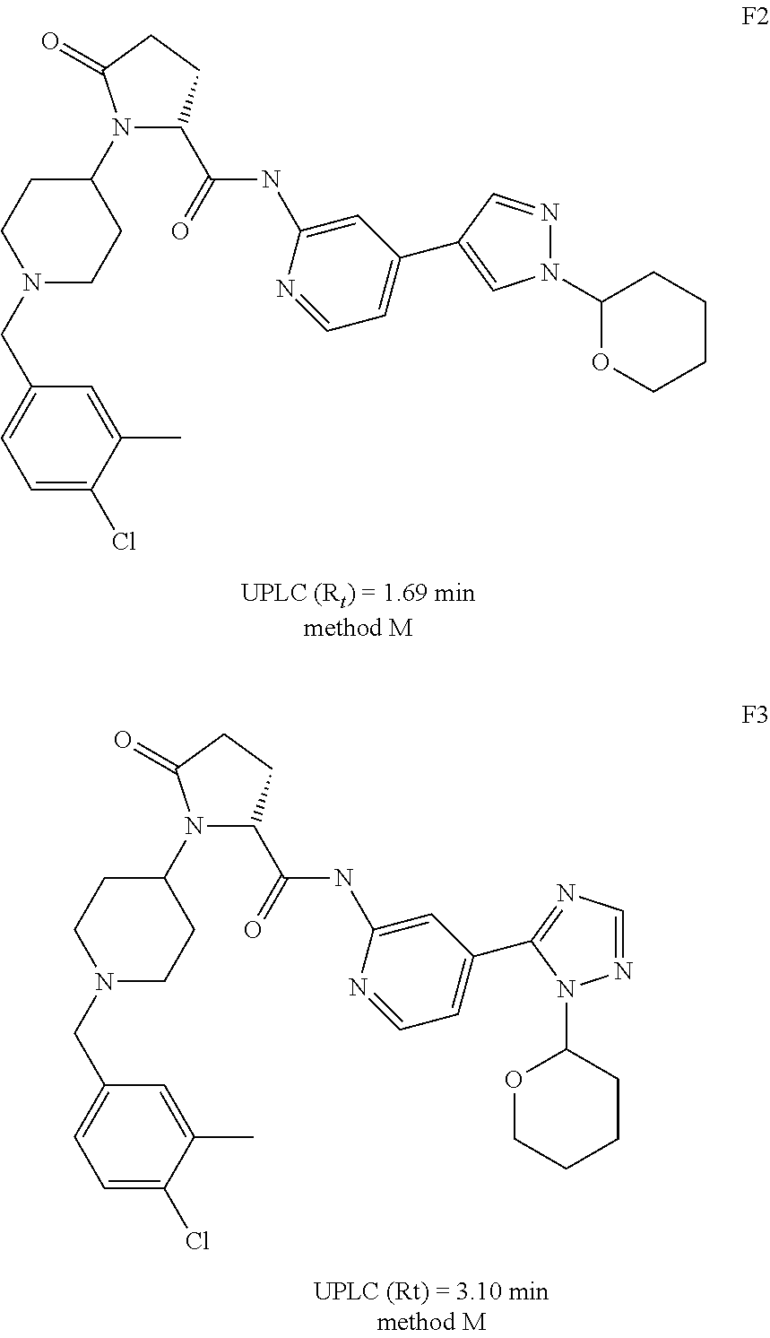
N1(C2CCN(CC3=CC=C(Cl)C(C)=C3)CC2)C(C(NC2=CC(C3=CN(C4OCCCC4)N=C3)=CC=N2)=O)CCC1=O.N1(C2CCN(CC3=CC=C(Cl)C(C)=C3)CC2)C(C(NC2=CC(C3=NC=NN3C3OCCCC3)=CC=N2)=O)CCC1=O
